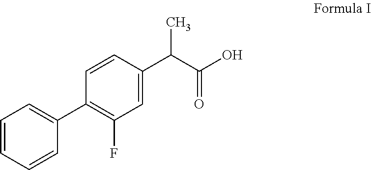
C1=CC=CC(C2=C(F)C=C(C(C(O)=O)C)C=C2)=C1
